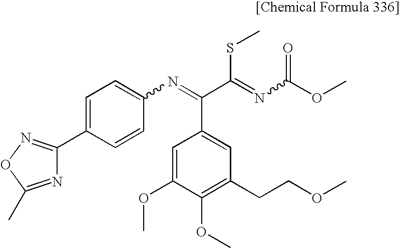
N1=C(C)ON=C1C1=CC=C(N=C(C(=NC(OC)=O)SC)C2=CC(CCOC)=C(OC)C(OC)=C2)C=C1
